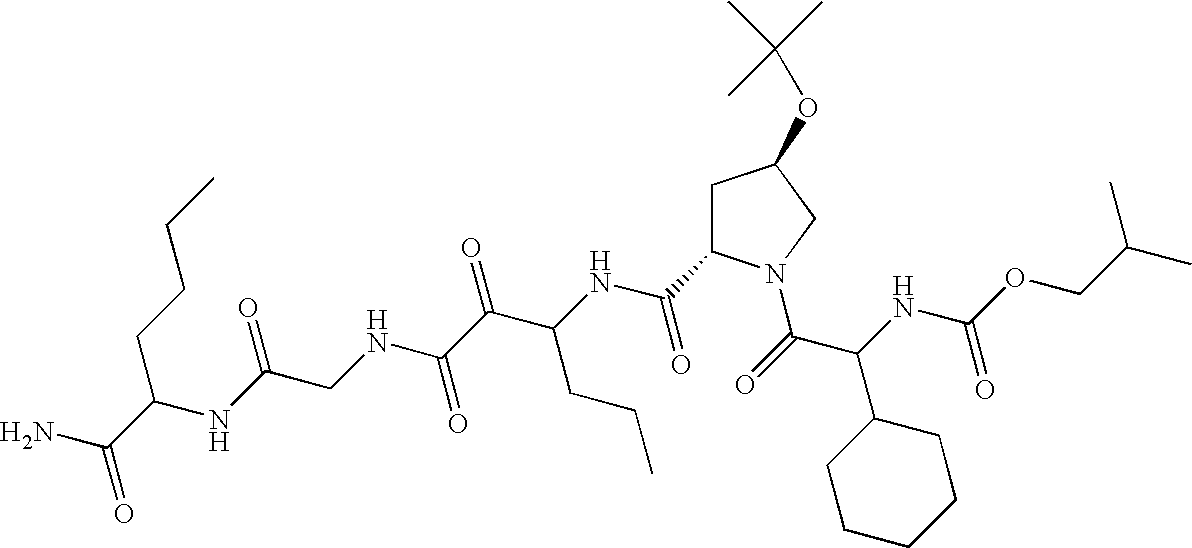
C(OC(NC(C(=O)N1CC(OC(C)(C)C)CC1C(NC(C(C(NCC(NC(CCCC)C(N)=O)=O)=O)=O)CCC)=O)C1CCCCC1)=O)C(C)C
